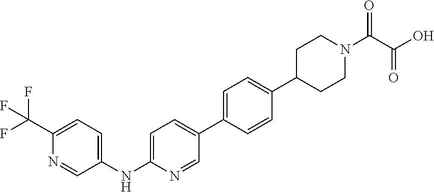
C1=C(NC2=CC=C(C(F)(F)F)N=C2)N=CC(C2=CC=C(C3CCN(C(C(O)=O)=O)CC3)C=C2)=C1
